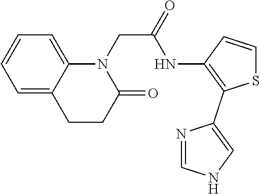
C12=CC=CC=C1N(CC(=O)NC1=C(C3=CNC=N3)SC=C1)C(=O)CC2
